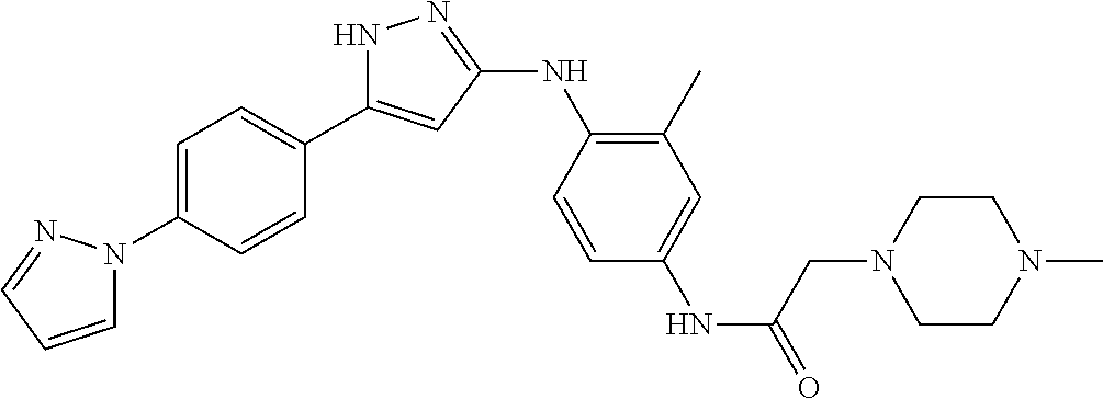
N1C(C2=CC=C(N3C=CC=N3)C=C2)=CC(NC2=C(C)C=C(NC(CN3CCN(C)CC3)=O)C=C2)=N1
